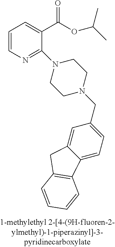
C1=CN=C(N2CCN(CC3=CC=C4C(=C3)CC3=C4C=CC=C3)CC2)C(C(OC(C)C)=O)=C1
